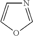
N1=COC=C1
